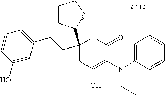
O1C(=O)C(N(C2=CC=CC=C2)CCC)=C(O)CC1(C1CCCC1)CCC1=CC=CC(O)=C1
